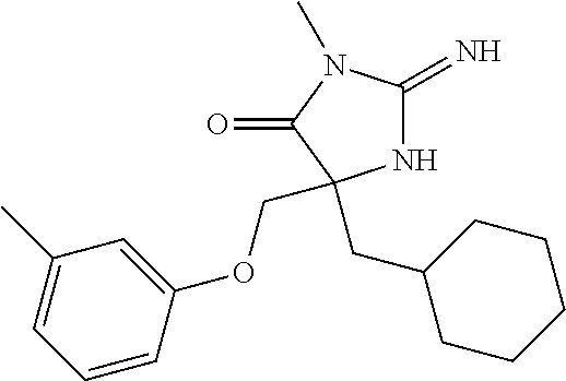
N1C(=N)N(C)C(=O)C1(COC1=CC(C)=CC=C1)CC1CCCCC1
